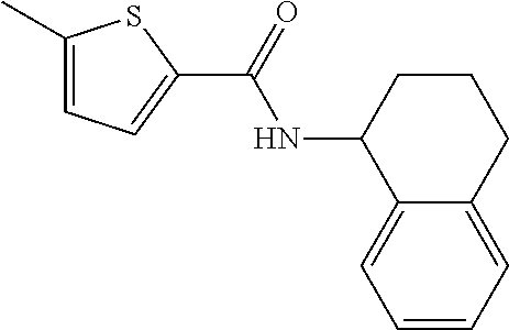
C1(C)=CC=C(C(NC2CCCC3=CC=CC=C23)=O)S1
